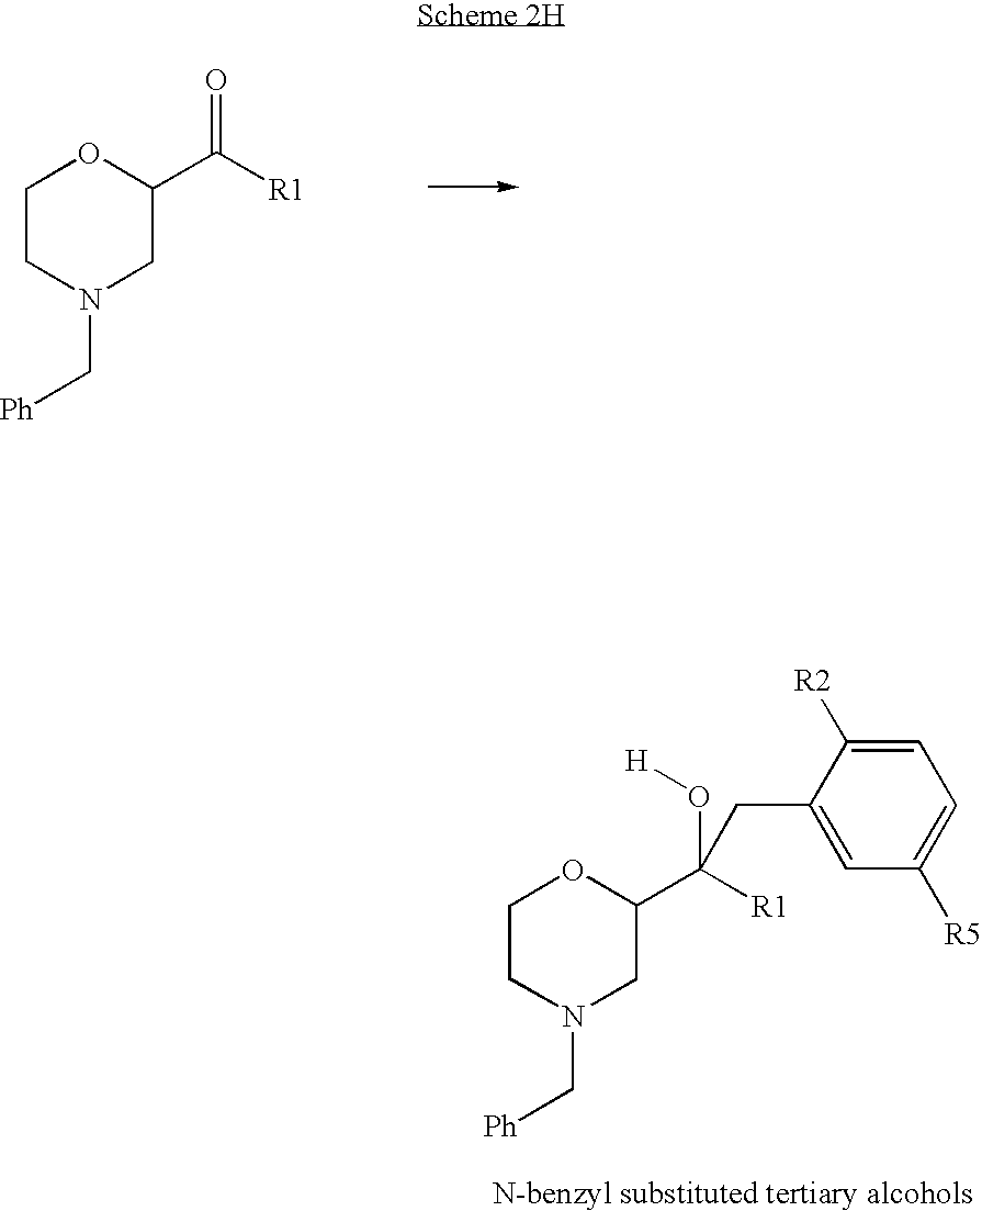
C1CN(C[Ph])CC(C(O[H])([R1])CC2=CC([R5])=CC=C2[R2])O1.C1CN(C[Ph])CC(C([R1])=O)O1
